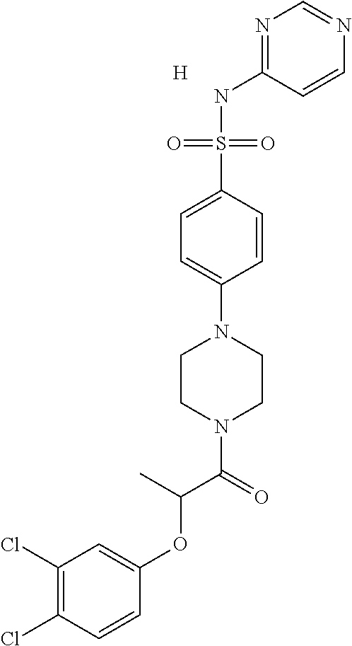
N1=C(NS(C2=CC=C(N3CCN(C(=O)C(C)OC4=CC(Cl)=C(Cl)C=C4)CC3)C=C2)(=O)=O)C=CN=C1.[H]
